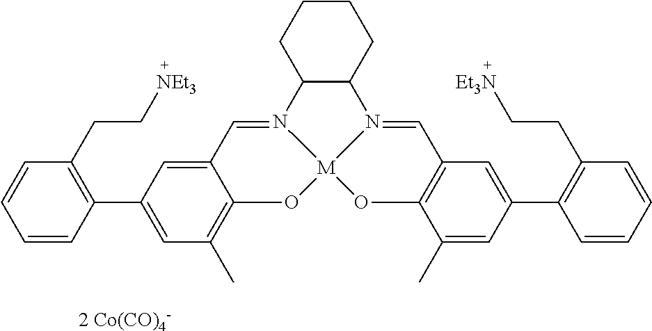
C12C(CCCC1)N1=CC3=C(O[M]14OC1=C(C)C=C(C5=C(CC[NEt3])C=CC=C5)C=C1C=N24)C(C)=CC(C1=C(CC[Et3N])C=CC=C1)=C3.[2 Co(CO)4-]
